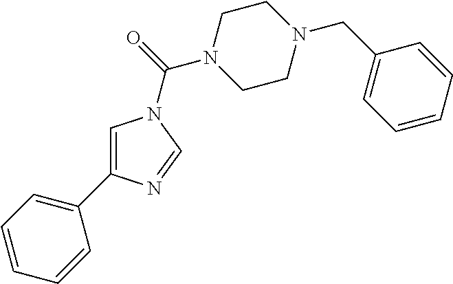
C1=C(C2=CC=CC=C2)N=CN1C(=O)N1CCN(CC2=CC=CC=C2)CC1
